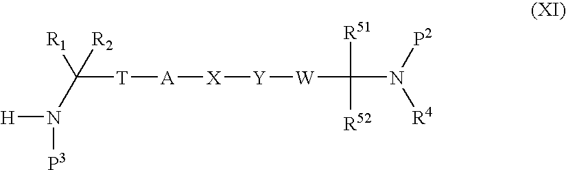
N(C([T][A][X][Y][W]C([R51])([R52])N([P2])[R4])([R2])[R1])([H])[P3]
